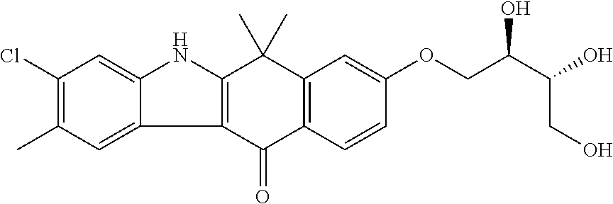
C12=C(C(=O)C3=C(C1(C)C)C=C(OCC(C(O)CO)O)C=C3)C1=CC(C)=C(Cl)C=C1N2
